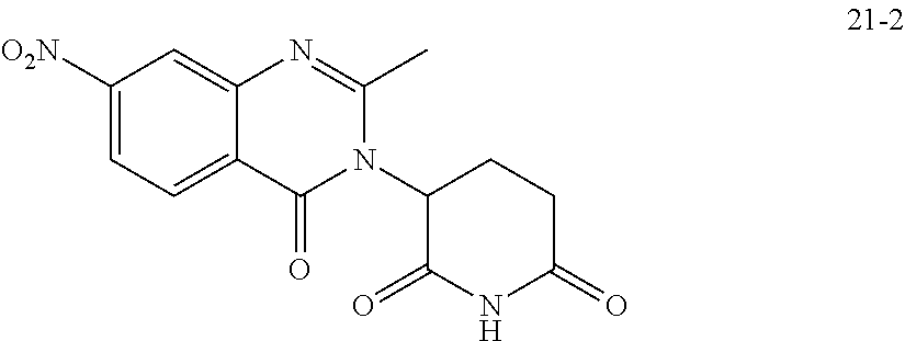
C1([O2N])=CC=C2C(=C1)N=C(C)N(C1C(=O)NC(=O)CC1)C2=O
